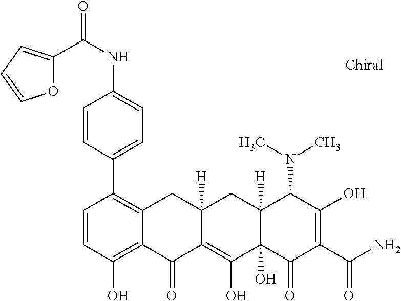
C1=CC(O)=C2C(=C1C1=CC=C(NC(=O)C3=CC=CO3)C=C1)CC1([H])C(=C(O)C3(O)C([H])(C1)C(N(C)C)C(O)=C(C(N)=O)C3=O)C2=O
